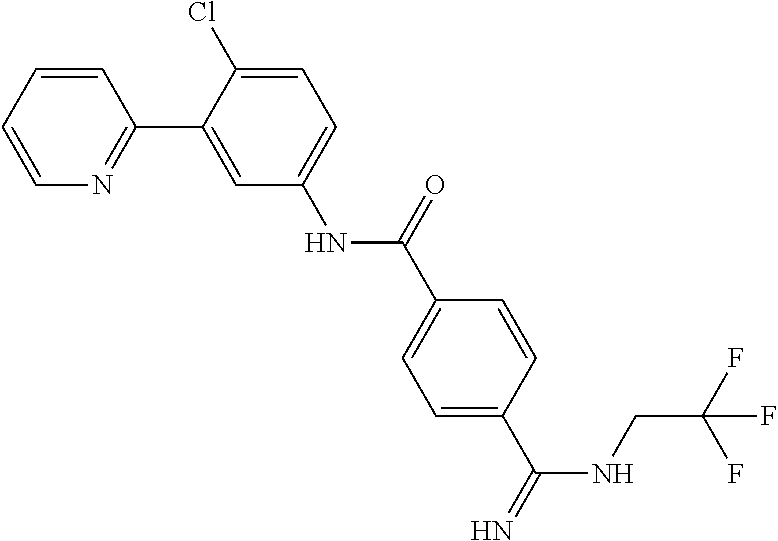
C1=CC=CN=C1C1=CC(NC(C2=CC=C(C(=N)NCC(F)(F)F)C=C2)=O)=CC=C1Cl
